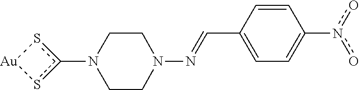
c1(N2CCN(N=CC3=CC=C(n(o)o)C=C3)CC2)s[Au]s1
